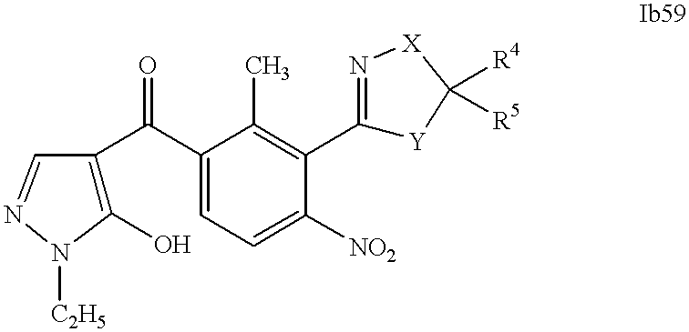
C1(O)=C(C(C2=CC=C([NO2])C(C3=N[X]C([R4])([R5])[Y]3)=C2C)=O)C=NN1[C2H5]
